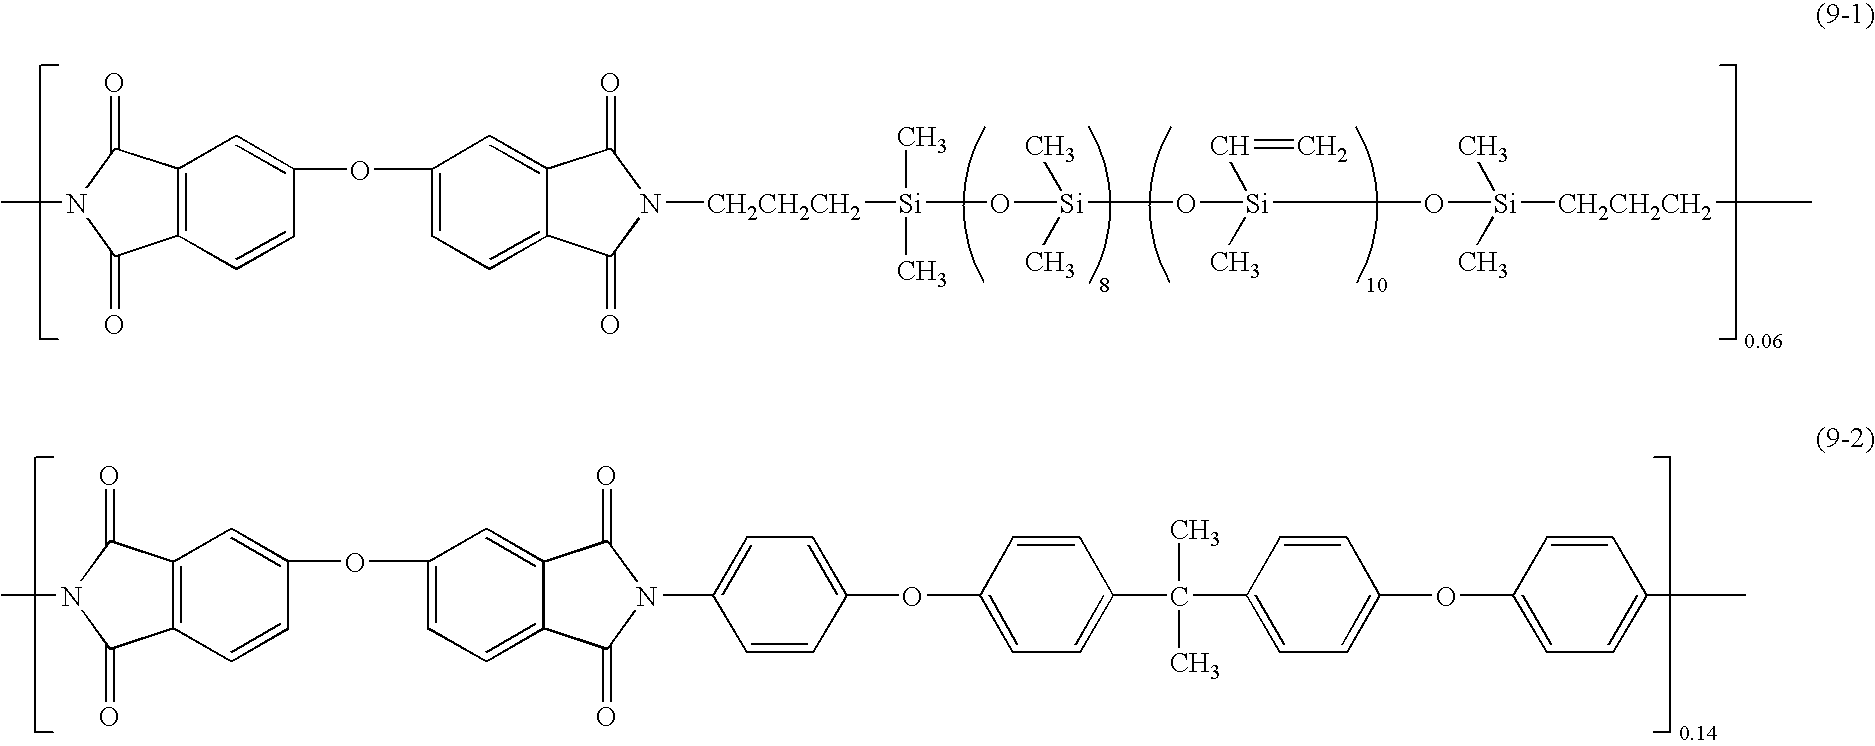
N1(C)C(=O)C2=C(C1=O)C=C(OC1=CC=C3C(=C1)C(=O)N(C1=CC=C(OC4=CC=C(C(C5=CC=C(OC6=CC=C(C)C=C6)C=C5)(C)C)C=C4)C=C1)C3=O)C=C2.CN1C(=O)C2=C(C1=O)C=C(OC1=CC=C3C(=C1)C(=O)N([CH2CH2CH2][Si](O[Si](O[Si](O[Si]([CH2CH2CH2]C)(C)C)(C=C)C)(C)C)(C)C)C3=O)C=C2
